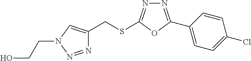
N1=C(C2=CC=C(Cl)C=C2)OC(SCC2=CN(CCO)N=N2)=N1
